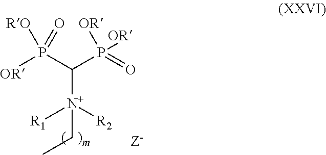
P(C(P(=O)([OR])[OR])[N+]([R2])([R1])CC)([OR])([RO])=O
